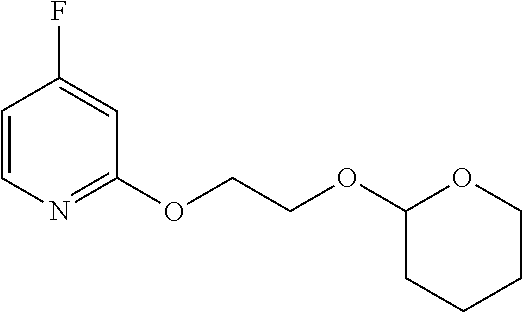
C1=CN=C(OCCOC2CCCCO2)C=C1F
